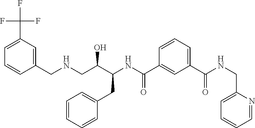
C1=C(C(F)(F)F)C=C(CNCC(C(NC(C2=CC(C(=O)NCC3=CC=CC=N3)=CC=C2)=O)CC2=CC=CC=C2)O)C=C1
